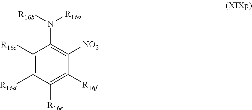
C1([R16c])=C([R16d])C([R16e])=C([R16f])C([NO2])=C1N([R16b])[R16a]
